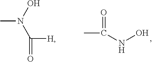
CN(O)C([H])=O.CC(NO)=O
